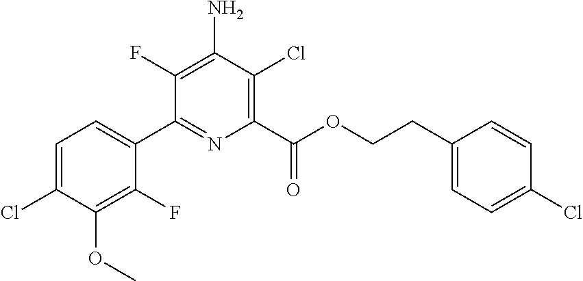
C1=C(Cl)C(OC)=C(F)C(C2=NC(C(OCCC3=CC=C(Cl)C=C3)=O)=C(Cl)C(N)=C2F)=C1
